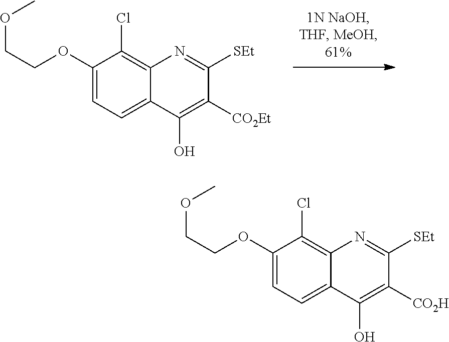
C1(OCCOC)=CC=C2C(=C1Cl)N=C([SEt])C([CO2H])=C2O.C1(OCCOC)=CC=C2C(=C1Cl)N=C([SEt])C([CO2Et])=C2O
